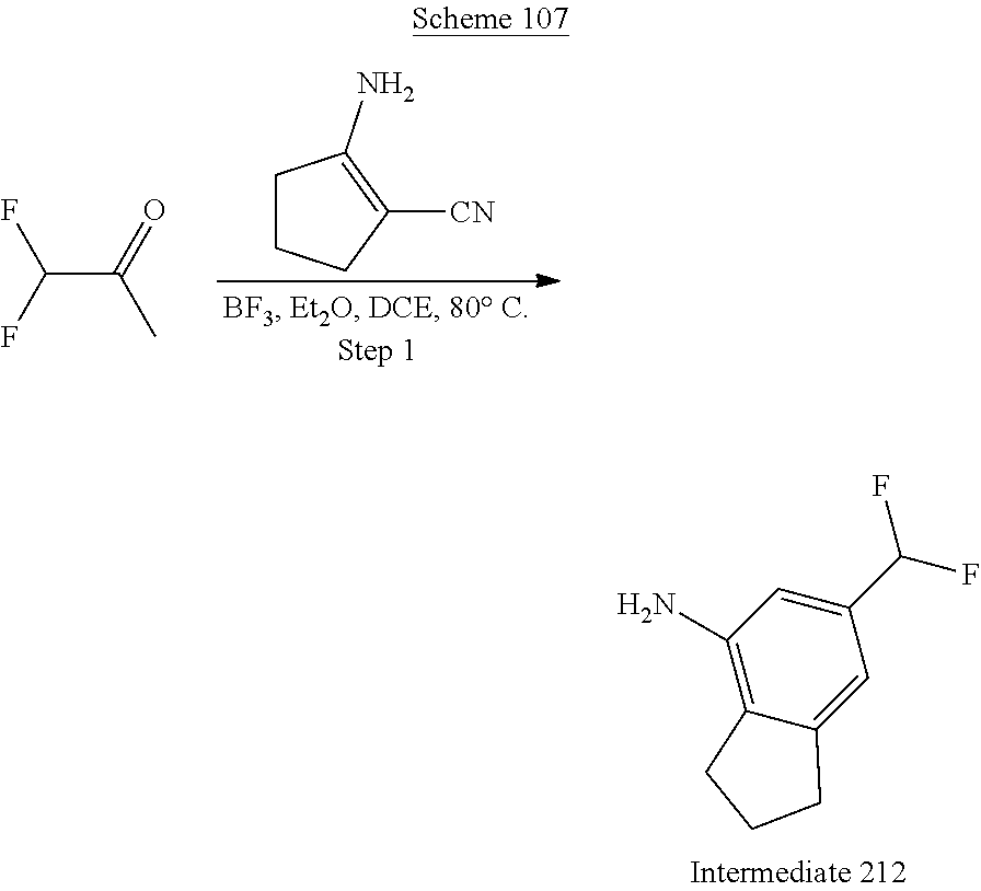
C1(N)=C2C(=CC(C(F)F)=C1)CCC2.C1CCC([CN])=C1N.C(C(=O)C)(F)F
